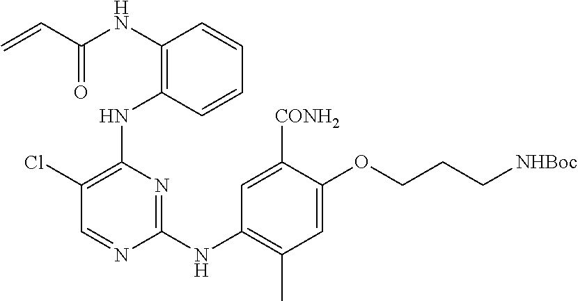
C1=C(OCCC[NHBoc])C([CONH2])=CC(NC2=NC(NC3=C(NC(C=C)=O)C=CC=C3)=C(Cl)C=N2)=C1C
